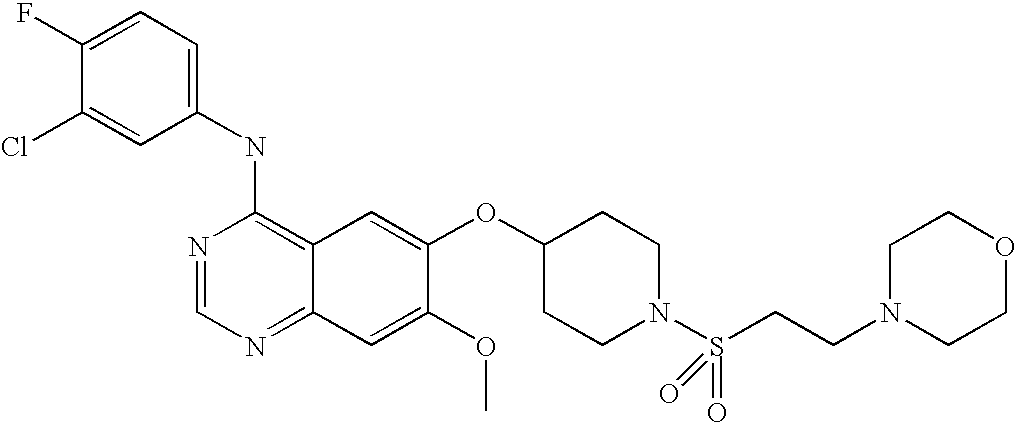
C1(NC2=C3C(=NC=N2)C=C(OC)C(OC2CCN(S(CCN4CCOCC4)(=O)=O)CC2)=C3)=CC=C(F)C(Cl)=C1
